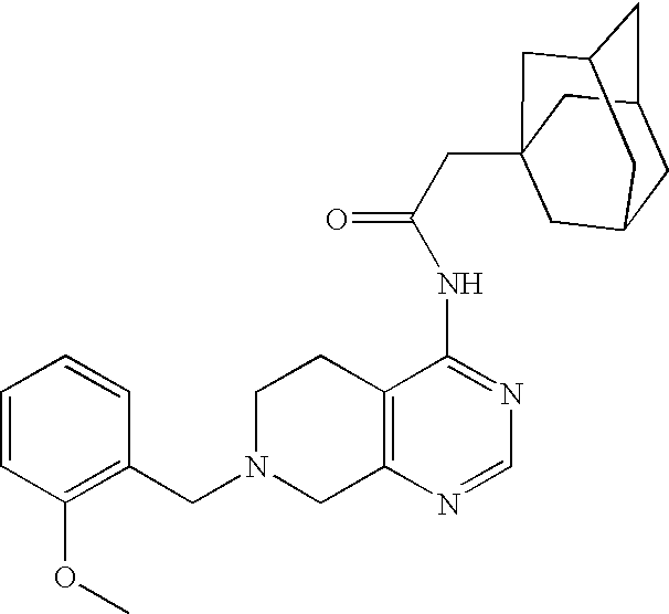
C1N(CC2=C(OC)C=CC=C2)CC2=C(C1)C(NC(=O)CC13CC4CC(CC(C1)C4)C3)=NC=N2
